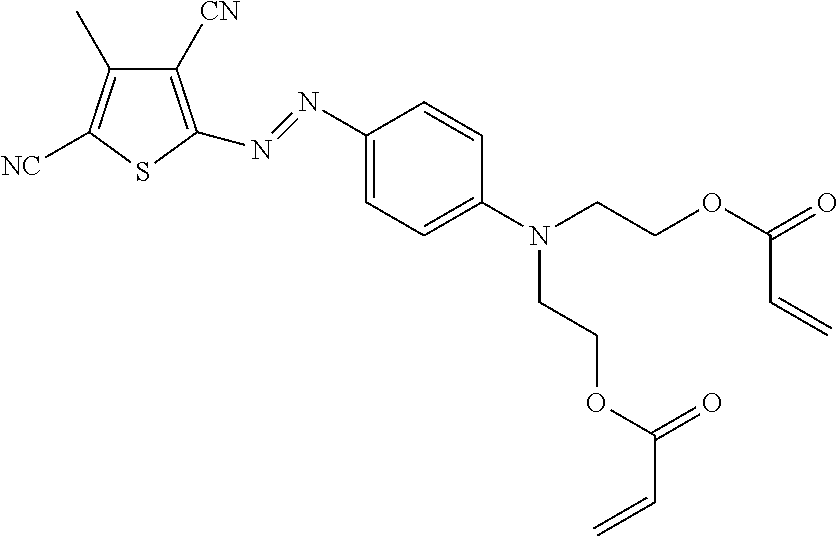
C1([CN])=C(N=NC2=CC=C(N(CCOC(=O)C=C)CCOC(C=C)=O)C=C2)SC([NC])=C1C
